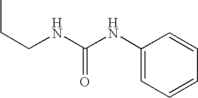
C(NC(NC1=CC=CC=C1)=O)CC
